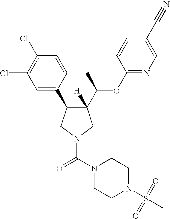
C1(C(C)OC2=NC=C(C#N)C=C2)([H])C(C2=CC(Cl)=C(Cl)C=C2)CN(C(N2CCN(S(=O)(C)=O)CC2)=O)C1
